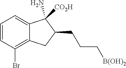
C1=CC(Br)=C2C(=C1)C(N)([CO2H])C(CCC[B(OH)2])C2
